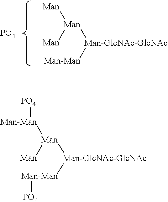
[Man-GlcNAc-GlcNAc]([Man]([Man-Man][PO4])[Man])[Man-Man][PO4].[Man-GlcNAc-GlcNAc]([Man]([Man])[Man])[Man-Man].[PO4]
